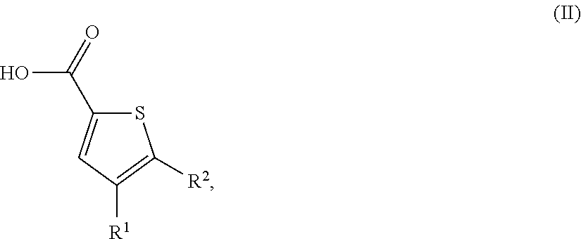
OC(C1=CC([R1])=C([R2])S1)=O
